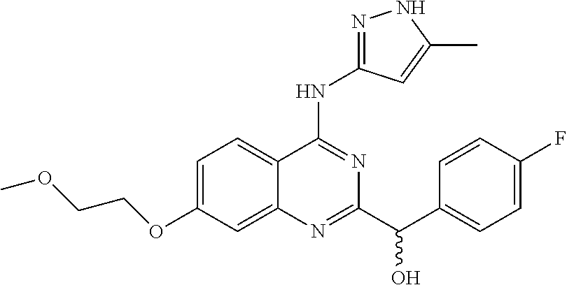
C1=C(OCCOC)C=C2C(=C1)C(NC1=NNC(C)=C1)=NC(C(C1=CC=C(F)C=C1)O)=N2
